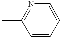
CC1=NC=CC=C1
